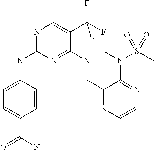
N1=C(NC2=CC=C(C(N)=O)C=C2)N=C(NCC2=NC=CN=C2N(S(C)(=O)=O)C)C(C(F)(F)F)=C1
